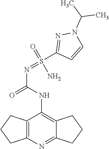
C12=C(N=C3C(=C1NC(N=S(C1=NN(C(C)C)C=C1)(N)=O)=O)CCC3)CCC2
